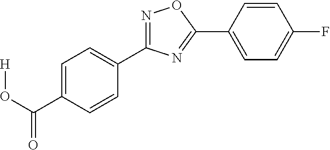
[H]OC(C1=CC=C(C2=NOC(C3=CC=C(F)C=C3)=N2)C=C1)=O
